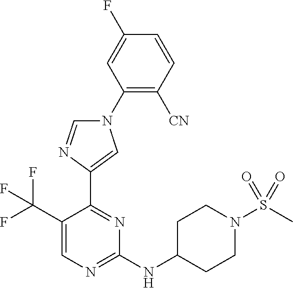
C1(N2C=NC(C3=NC(NC4CCN(S(C)(=O)=O)CC4)=NC=C3C(F)(F)F)=C2)=C([CN])C=CC(F)=C1
